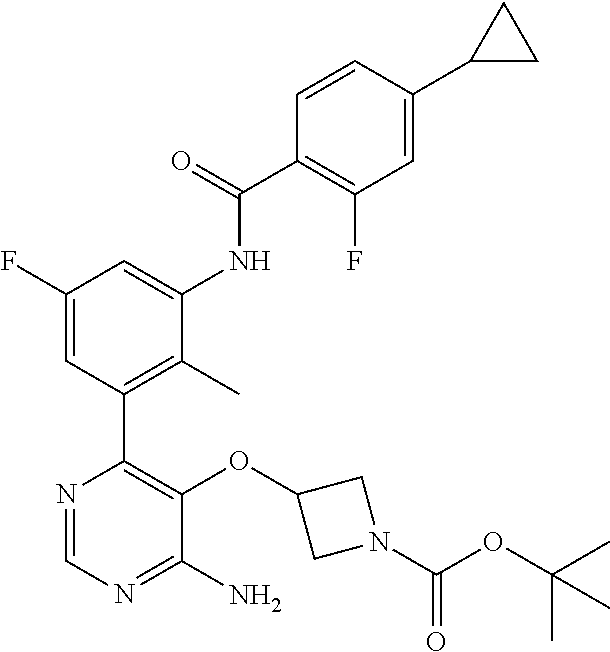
C1(F)=CC(C2=C(OC3CN(C(=O)OC(C)(C)C)C3)C(N)=NC=N2)=C(C)C(NC(C2=C(F)C=C(C3CC3)C=C2)=O)=C1
